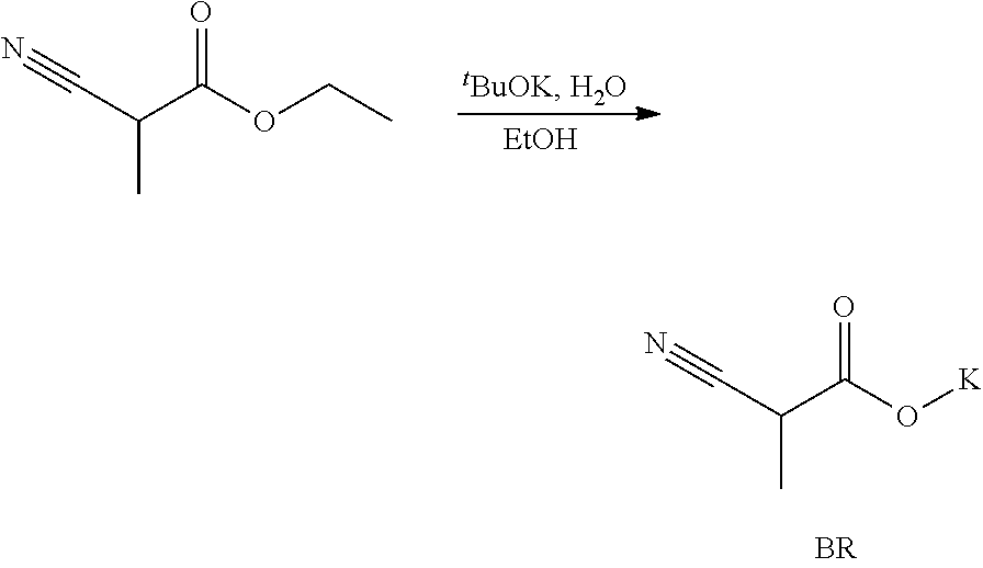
C(C(C(OCC)=O)C)#N.[EtOH].C(C(C(O[K])=O)C)#N
